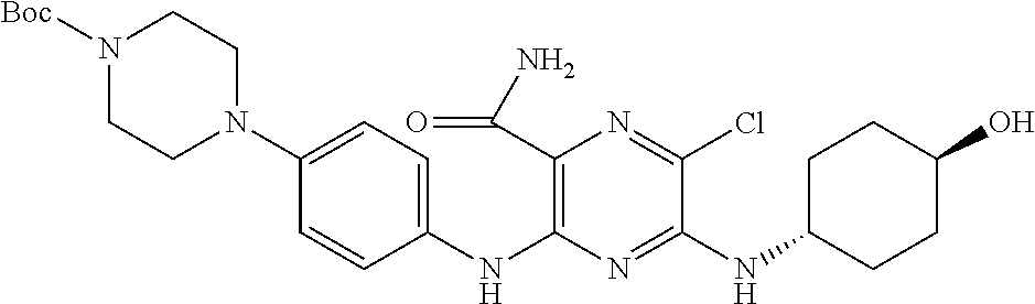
C1(NC2=C(C(N)=O)N=C(Cl)C(NC3CCC(O)CC3)=N2)=CC=C(N2CCN([Boc])CC2)C=C1
